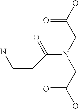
OC(CN(CC(O)=O)C(=O)CCN)=O
